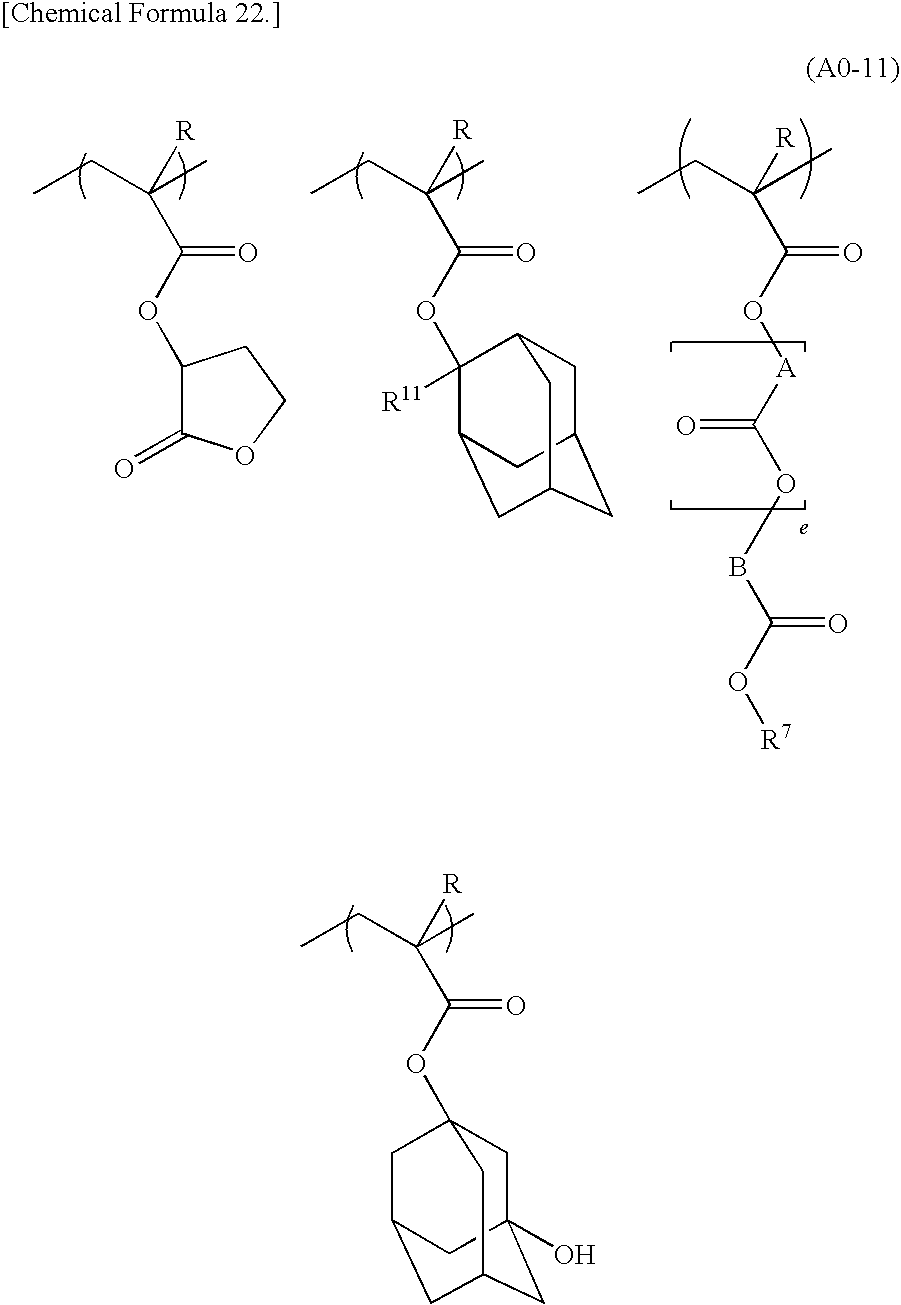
CCC(C)([R])C(OC12CC3(O)CC(CC(C1)C3)C2)=O.CCC(C)([R])C(OC1C(=O)OCC1)=O.CCC(C)([R])C(OC1([R11])C2CC3CC(CC1C3)C2)=O.CCC(C)([R])C(O[A]C(OBC(O[R7])=O)=O)=O
